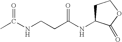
CC(NCCC(NC1CCOC1=O)=O)=O
